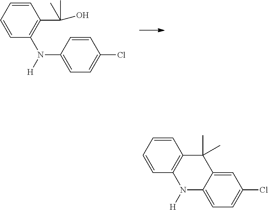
C1=CC(N([H])C2=CC=C(Cl)C=C2)=C(C(C)(C)O)C=C1.C1=CC2=C(C=C1)C(C)(C)C1=CC(Cl)=CC=C1N2[H]
